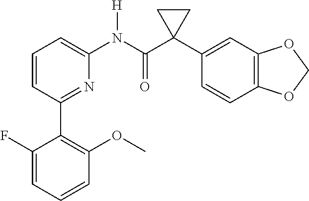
C1=CC(C2=C(OC)C=CC=C2F)=NC(N(C(C2(C3=CC4=C(C=C3)OCO4)CC2)=O)[H])=C1
